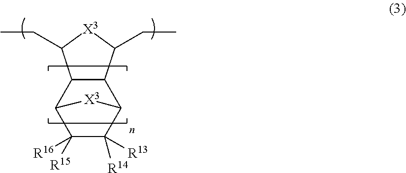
C12C(C3C([R15])([R16])C([R14])([R13])C1[X3]3)C(CC)[X3]C2CC
